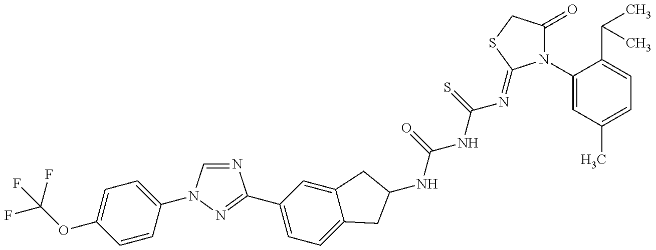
FC(OC1=CC=C(N2C=NC(C3=CC=C4C(=C3)CC(NC(=O)NC(=S)N=C3N(C5=CC(C)=CC=C5C(C)C)C(=O)CS3)C4)=N2)C=C1)(F)F
